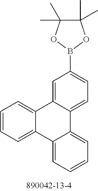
C1=CC=C2C(=C1)C1=CC(B3OC(C)(C)C(C)(C)O3)=CC=C1C1=CC=CC=C21
